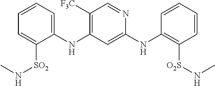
C1=CC=C([SO2]NC)C(NC2=C([F3C])C=NC(NC3=C([O2S]NC)C=CC=C3)=C2)=C1
